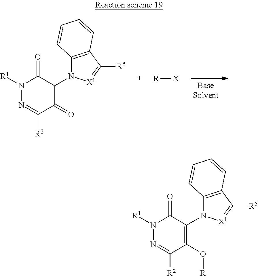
N1([R1])N=C([R2])C(=O)C(N2C3=C(C([R5])=[X1]2)C=CC=C3)C1=O.[X][R].N1([R1])N=C([R2])C(O[R])=C(N2C3=C(C([R5])=[X1]2)C=CC=C3)C1=O
